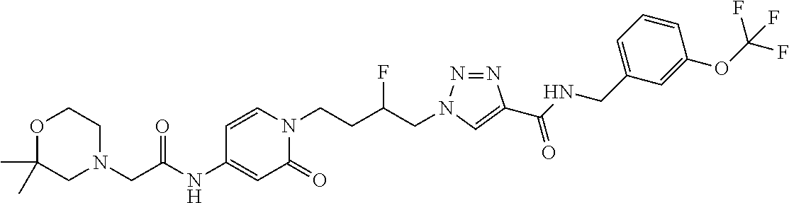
C1N(CC(NC2=CC(=O)N(CCC(CN3N=NC(C(NCC4=CC=CC(OC(F)(F)F)=C4)=O)=C3)F)C=C2)=O)CCOC1(C)C
